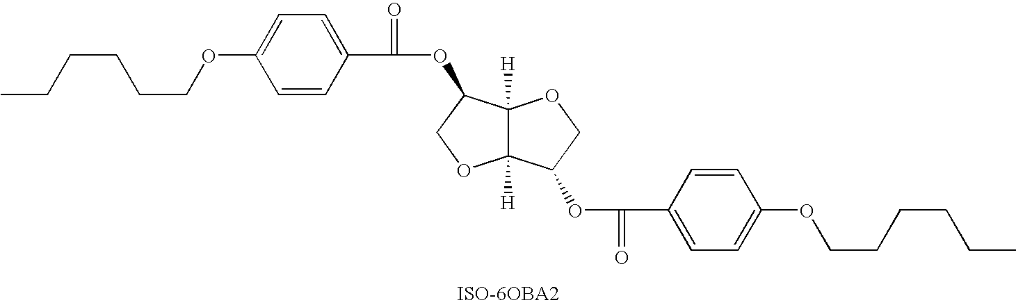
CCCCCCOC1=CC=C(C(OC2C3([H])C([H])(OC2)C(OC(=O)C2=CC=C(OCCCCCC)C=C2)CO3)=O)C=C1
